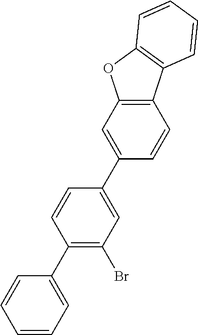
C1=CC=C(C2=C(Br)C=C(C3=CC4=C(C=C3)C3=C(O4)C=CC=C3)C=C2)C=C1
